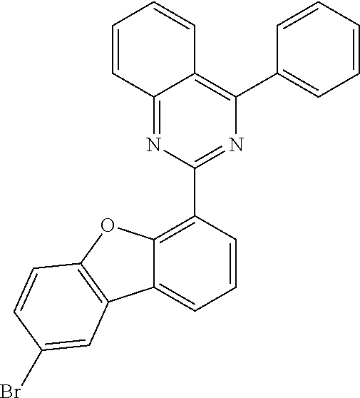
C12=C(C3=NC(C4=CC=CC=C4)=C4C(=N3)C=CC=C4)C=CC=C1C1=C(O2)C=CC(Br)=C1
